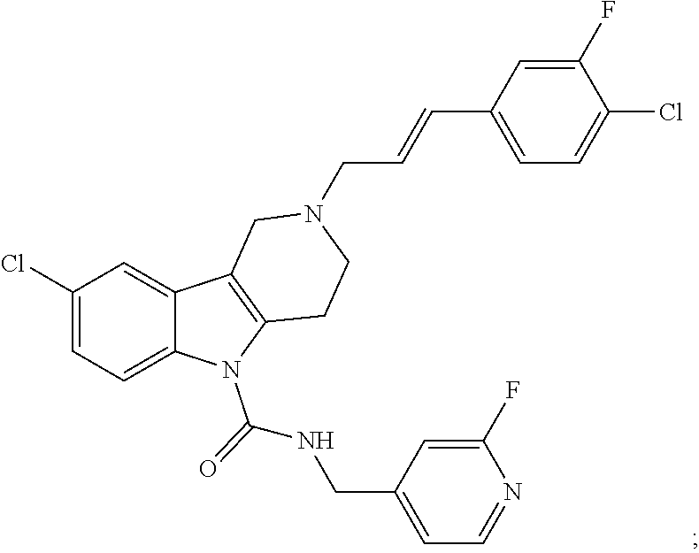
C1(Cl)=CC=C2C(=C1)C1=C(N2C(NCC2=CC=NC(F)=C2)=O)CCN(CC=CC2=CC=C(Cl)C(F)=C2)C1
